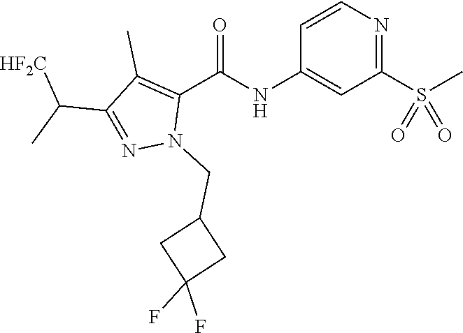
C1=CN=C(S(C)(=O)=O)C=C1NC(C1=C(C)C(C(C)[HF2C])=NN1CC1CC(F)(F)C1)=O
